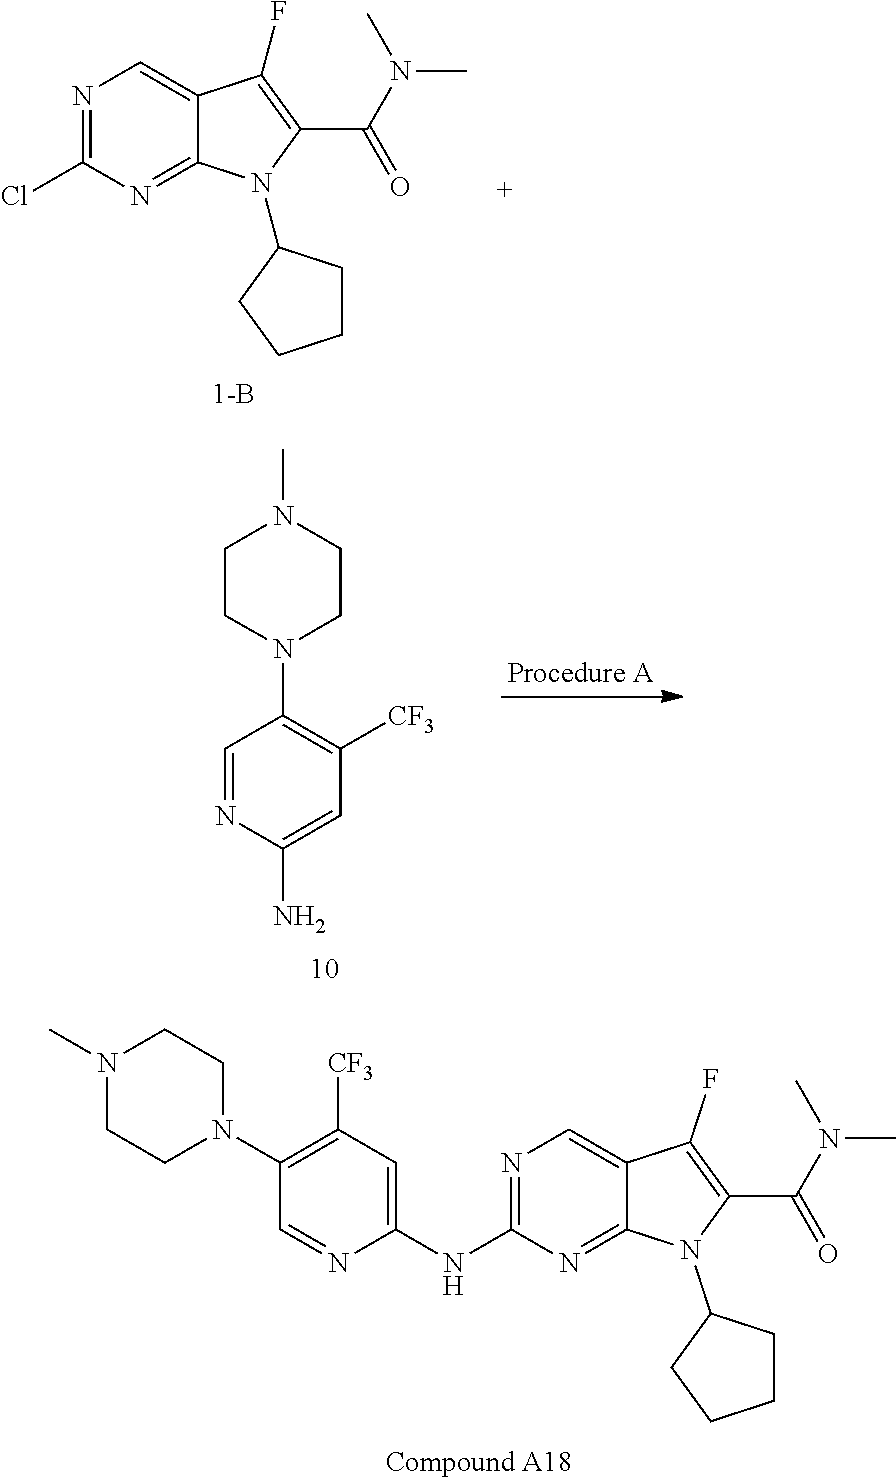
N1=C(Cl)N=C2C(=C1)C(F)=C(C(=O)N(C)C)N2C1CCCC1.N1(C)CCN(C2=C([CF3])C=C(NC3=NC=C4C(=N3)N(C3CCCC3)C(C(N(C)C)=O)=C4F)N=C2)CC1.C1=NC(N)=CC([CF3])=C1N1CCN(C)CC1
